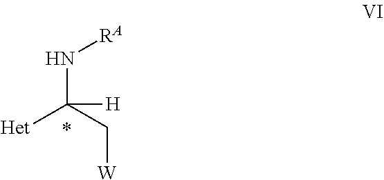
N(C(C[W])([Het])[H])[RA]
